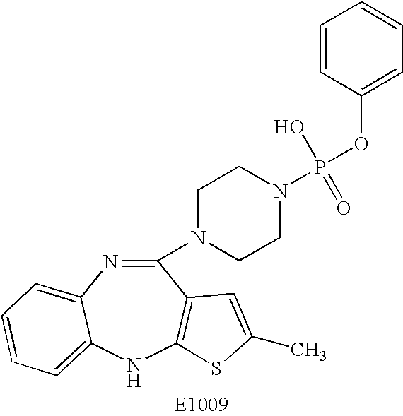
C1(N2CCN(P(OC3=CC=CC=C3)(O)=O)CC2)=NC2=CC=CC=C2NC2=C1C=C(C)S2
